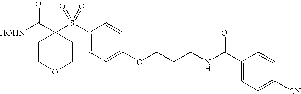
[HOHN]C(C1(S(C2=CC=C(OCCCNC(C3=CC=C([CN])C=C3)=O)C=C2)(=O)=O)CCOCC1)=O
